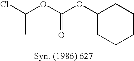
ClC(C)OC(=O)OC1CCCCC1
